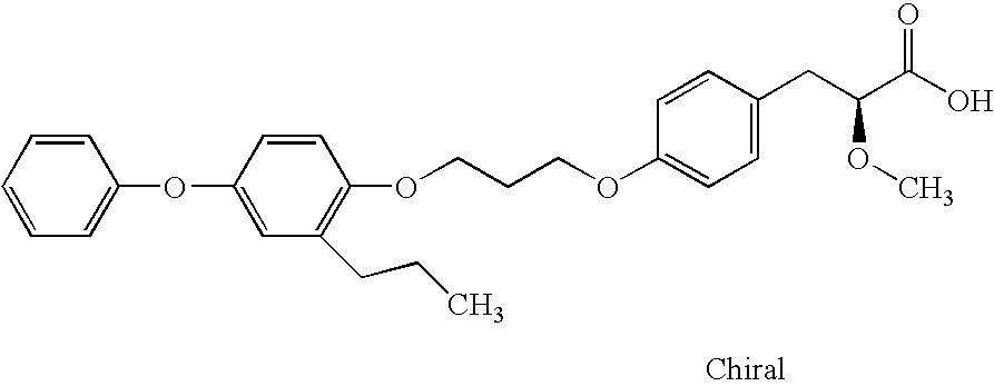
O(C1=CC=C(CC(C(O)=O)OC)C=C1)CCCOC1=C(CCC)C=C(OC2=CC=CC=C2)C=C1
